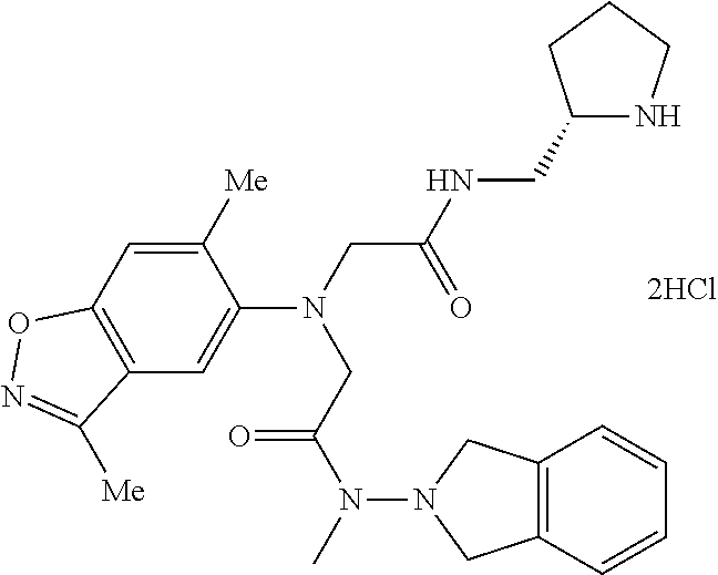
C1([Me])=CC2=C(C=C1N(CC(=O)NCC1NCCC1)CC(N(C)N1CC3=C(C1)C=CC=C3)=O)C([Me])=NO2
